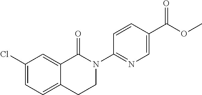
C1(Cl)=CC=C2C(=C1)C(=O)N(C1=NC=C(C(OC)=O)C=C1)CC2
